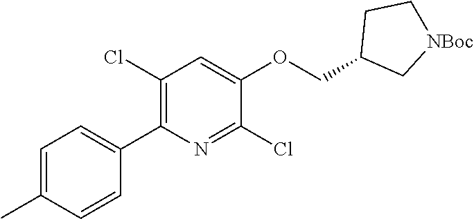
C1(Cl)=C(C2=CC=C(C)C=C2)N=C(Cl)C(OCC2C[NBoc]CC2)=C1
